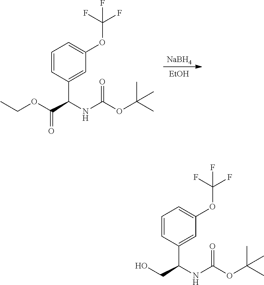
[NaBH4].[EtOH].C1=CC=C(OC(F)(F)F)C=C1C(C(OCC)=O)NC(OC(C)(C)C)=O.C1=CC=C(OC(F)(F)F)C=C1C(CO)NC(OC(C)(C)C)=O
